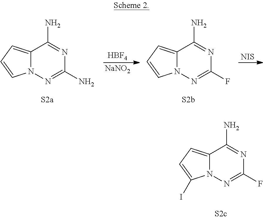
[NIS].C12=CC=CN1N=C(F)N=C2N.C12=CC=CN1N=C(N)N=C2N.[NaNO2].[HBF4].C12=CC=C(I)N1N=C(F)N=C2N
